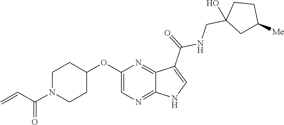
C1N(C(C=C)=O)CCC(OC2=CN=C3C(=N2)C(C(=O)NCC2(O)CC([Me])CC2)=CN3)C1
